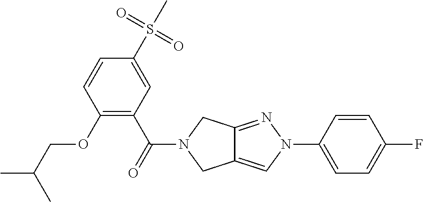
O(CC(C)C)C1=C(C(=O)N2CC3=CN(C4=CC=C(F)C=C4)N=C3C2)C=C(S(C)(=O)=O)C=C1
